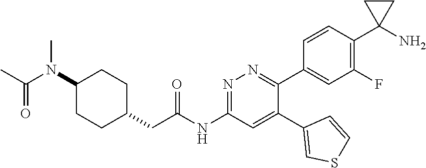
CN(C(C)=O)C1CCC(CC(=O)NC2=NN=C(C3=CC(F)=C(C4(N)CC4)C=C3)C(C3=CSC=C3)=C2)CC1
